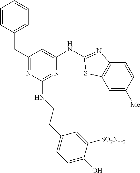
C1=CC(CC2=NC(NCCC3=CC=C(O)C([SO2NH2])=C3)=NC(NC3=NC4=C(C=C([Me])C=C4)S3)=C2)=CC=C1
